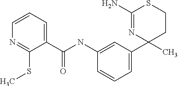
C1=C(C2(C)CCSC(N)=N2)C=C(NC(C2=CC=CN=C2SC)=O)C=C1
